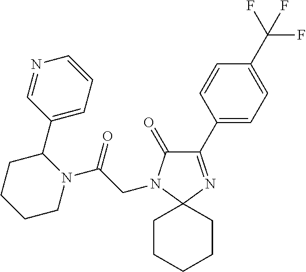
C1(C2=CC=C(C(F)(F)F)C=C2)=NC2(N(CC(=O)N3C(C4=CC=CN=C4)CCCC3)C1=O)CCCCC2
